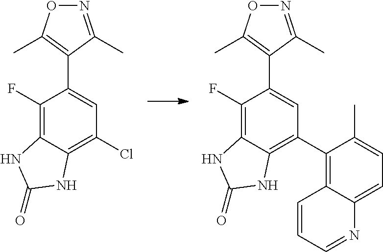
N1=C(C)C(C2=CC(Cl)=C3C(=C2F)NC(=O)N3)=C(C)O1.N1=C(C)C(C2=CC(C3=C4C(=CC=C3C)N=CC=C4)=C3C(=C2F)NC(=O)N3)=C(C)O1
